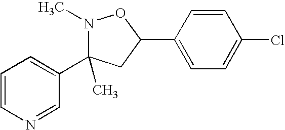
N1(C)C(C)(C2=CC=CN=C2)CC(C2=CC=C(Cl)C=C2)O1
